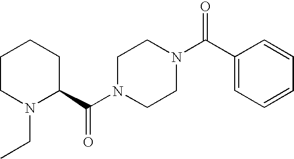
C1CN(CC)C(C(N2CCN(C(C3=CC=CC=C3)=O)CC2)=O)CC1
